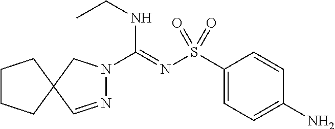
N1=CC2(CN1C(=NS(C1=CC=C(N)C=C1)(=O)=O)NCC)CCCC2
